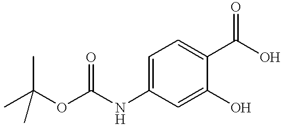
C1=C(O)C(C(O)=O)=CC=C1NC(OC(C)(C)C)=O
